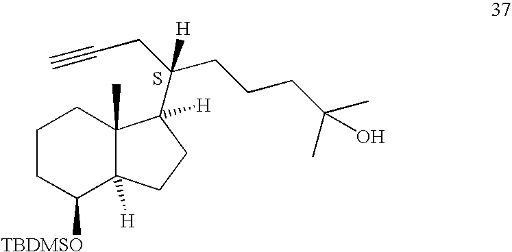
C1([TBDMSO])C2([H])C(C)(CCC1)C([H])(C(CC#C)(CCCC(C)(O)C)[H])CC2.S
